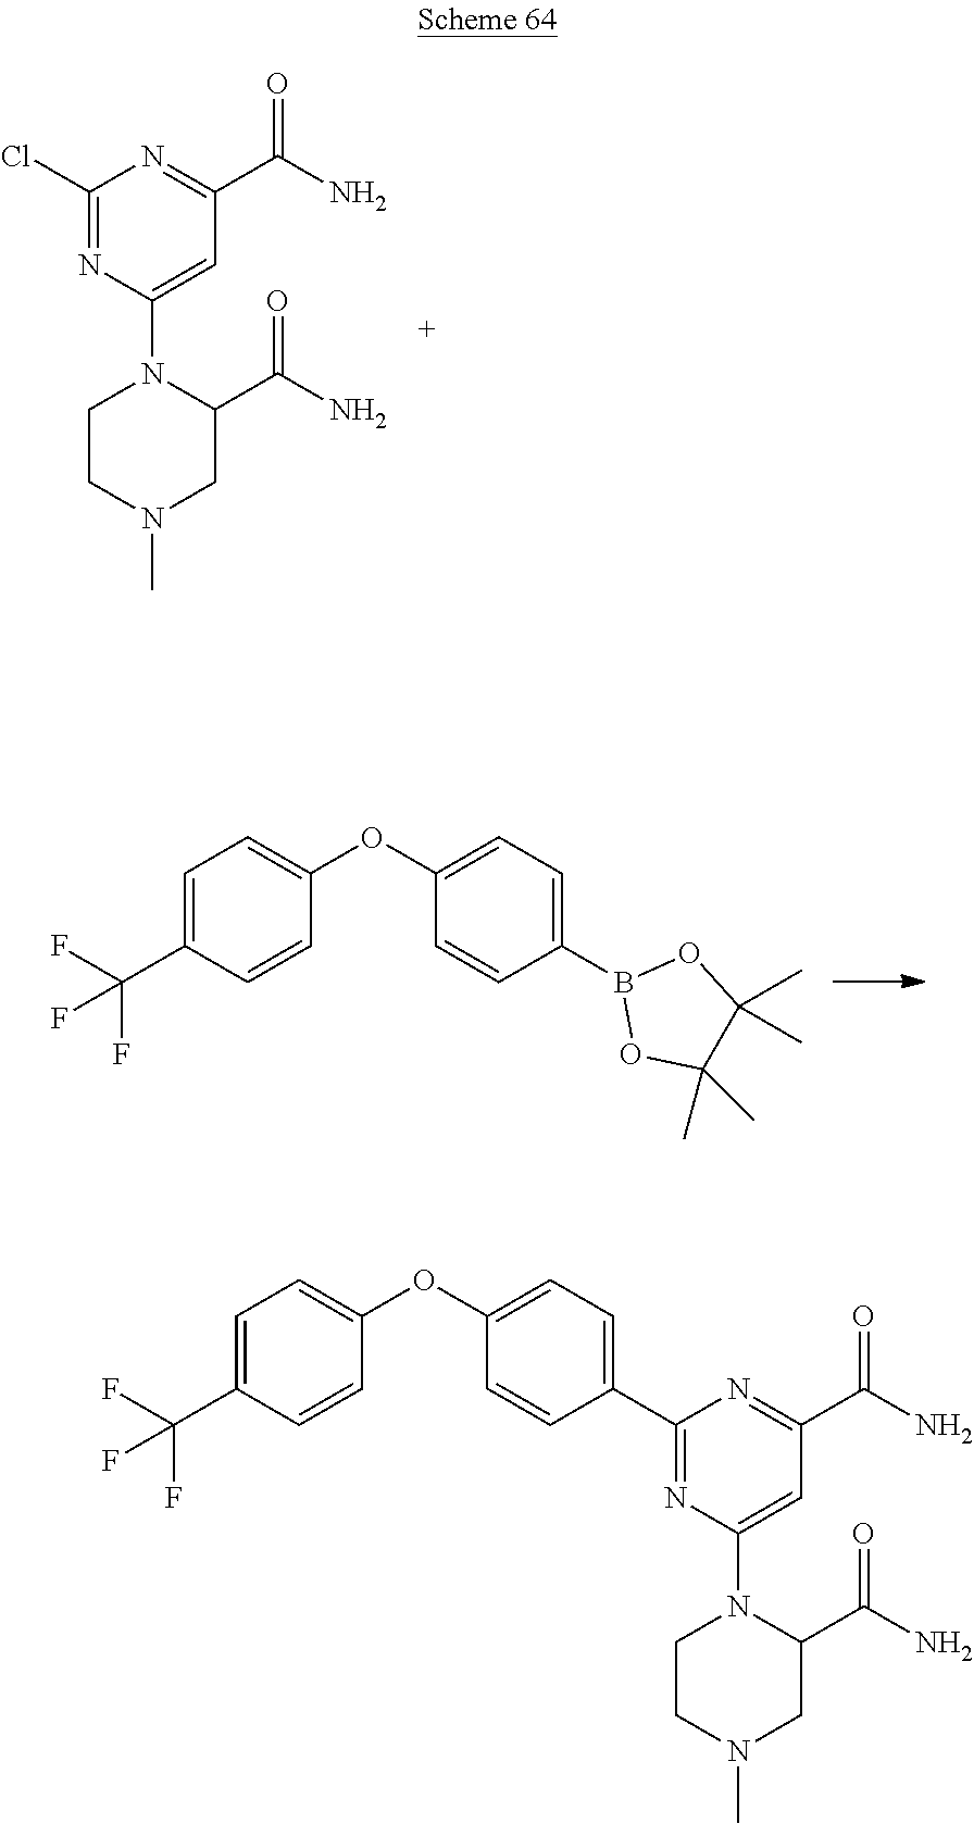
C1(Cl)=NC(N2CCN(C)CC2C(N)=O)=CC(C(N)=O)=N1.C1(B2OC(C)(C)C(C)(C)O2)=CC=C(OC2=CC=C(C(F)(F)F)C=C2)C=C1.C1=C(C2=NC(N3CCN(C)CC3C(N)=O)=CC(C(N)=O)=N2)C=CC(OC2=CC=C(C(F)(F)F)C=C2)=C1
